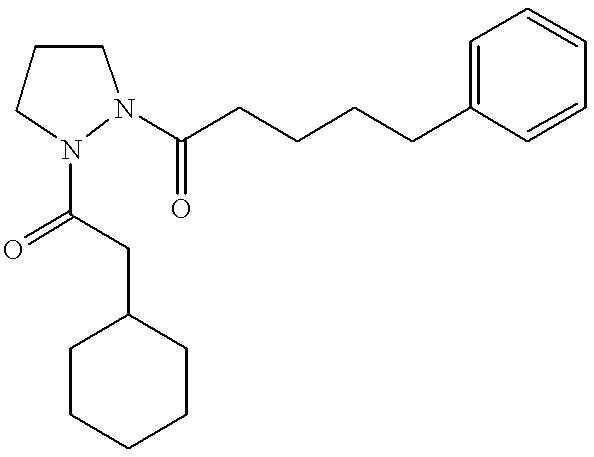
C1CCCCC1CC(=O)N1CCCN1C(CCCCC1=CC=CC=C1)=O
